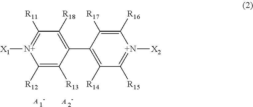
C1([R12])=C([R13])C(C2=C([R14])C([R15])=[N+]([X2])C([R16])=C2[R17])=C([R18])C([R11])=[N+]1[X1].[A].[A]
